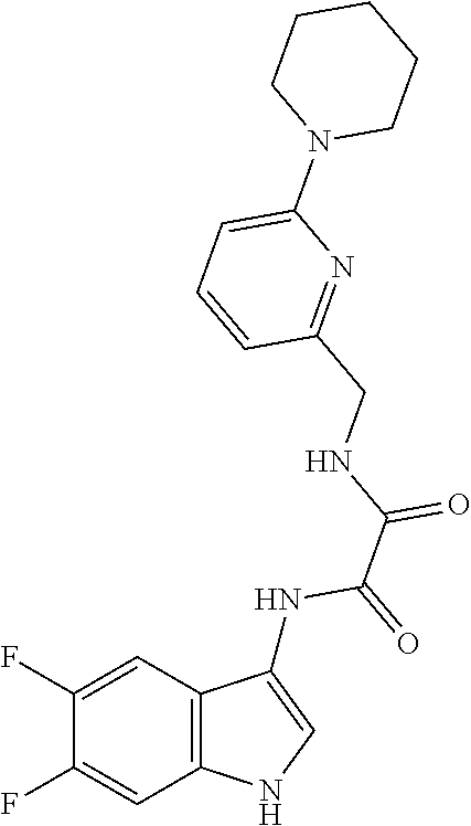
C12=C(C=C(F)C(F)=C1)NC=C2NC(=O)C(=O)NCC1=NC(N2CCCCC2)=CC=C1
